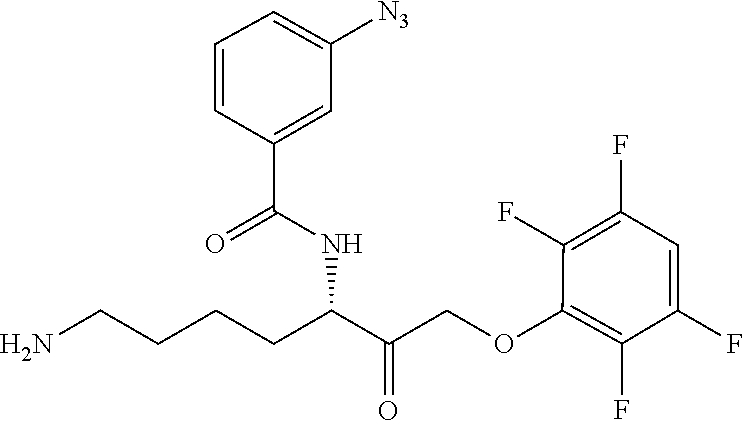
C1(OCC(C(CCCCN)NC(C2=CC([N3])=CC=C2)=O)=O)=C(F)C(F)=CC(F)=C1F
